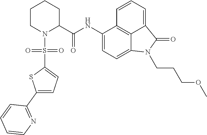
C1(NC(C2CCCCN2S(C2=CC=C(C3=NC=CC=C3)S2)(=O)=O)=O)=CC=C2C3=C1C=CC=C3C(=O)N2CCCOC
